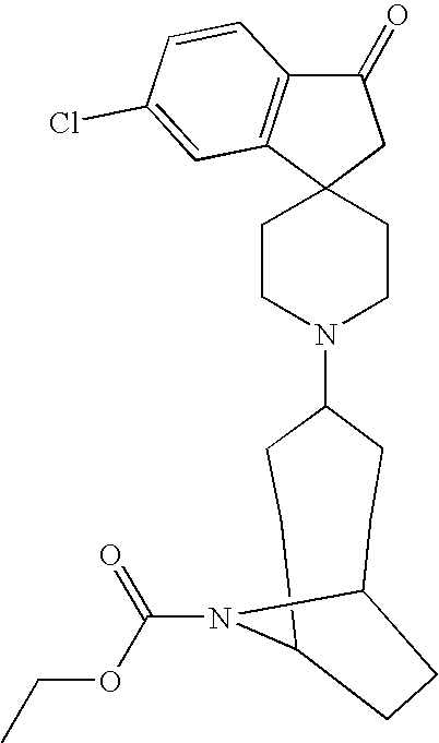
C1CN(C2CCC3N(C(OCC)=O)C(CC2)CC3)CCC12CC(=O)C1=C2C=C(Cl)C=C1
